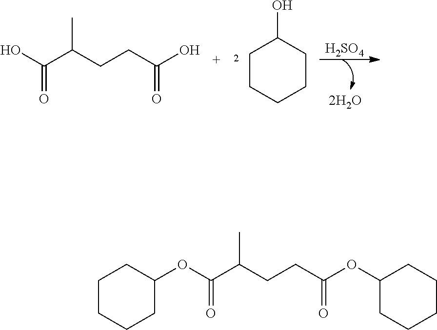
C1CCCCC1O.[H2SO4].[2H2O].C(=O)(O)C(CCC(O)=O)C.C1CCCC(OC(C(CCC(OC2CCCCC2)=O)C)=O)C1
